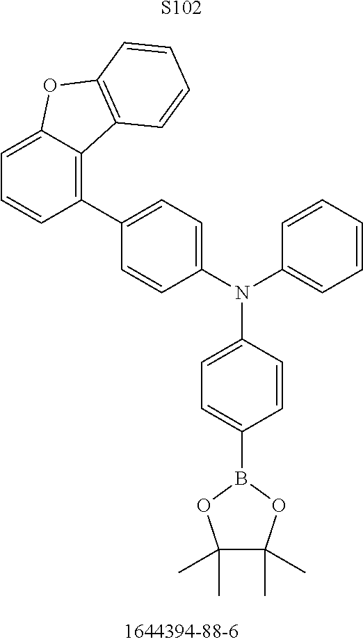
C1(C)(C)C(C)(C)OB(C2=CC=C(N(C3=CC=C(C4=C5C(=CC=C4)OC4=C5C=CC=C4)C=C3)C3=CC=CC=C3)C=C2)O1.[S102]
